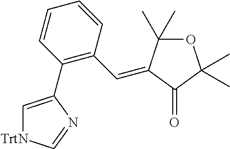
C1=C(C2=C(C=C3C(C)(C)OC(C)(C)C3=O)C=CC=C2)N=C[TrtN]1
